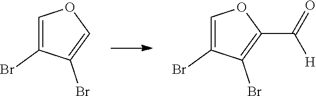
C1=C(Br)C(Br)=CO1.C1=C(Br)C(Br)=C(C(=O)[H])O1
